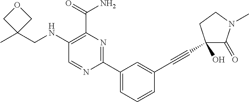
C1(NCC2(C)COC2)=C(C(=O)N)N=C(C2=CC=CC(C#CC3(O)C(=O)N(C)CC3)=C2)N=C1
